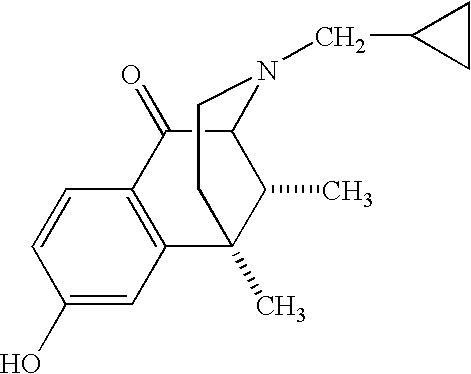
C1(O)=CC2=C(C=C1)C(=O)C1C(C)C2(C)CCN1CC1CC1
